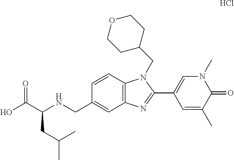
C1=CC2=C(C=C1CNC(C(O)=O)CC(C)C)N=C(C1=CN(C)C(=O)C(C)=C1)N2CC1CCOCC1.Cl
